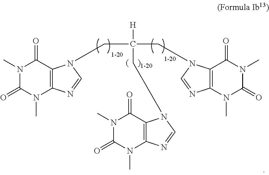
N1(C)C(=O)N(C)C2=C(C1=O)N(CC([H])(CN1C3=C(N(C)C(=O)N(C)C3=O)N=C1)CN1C3=C(N(C)C(=O)N(C)C3=O)N=C1)C=N2
